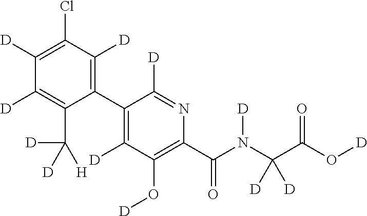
C1(C2=C([D])C(O[D])=C(C(N(C(C(O[D])=O)([D])[D])[D])=O)N=C2[D])=C([D])C(Cl)=C([D])C([D])=C1C([D])([D])[H]
